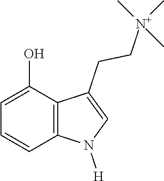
C1=C(O)C2=C(C=C1)N([H])C=C2CC[N+](C)(C)C
